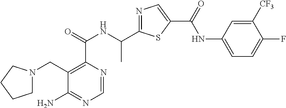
C1=NC(C(=O)NC(C2=NC=C(C(=O)NC3=CC=C(F)C([CF3])=C3)S2)C)=C(CN2CCCC2)C(N)=N1
